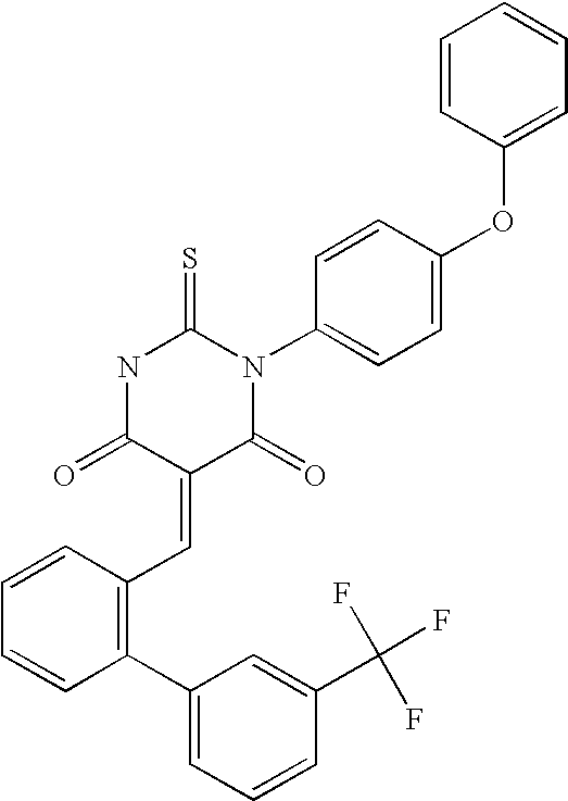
C1=CC(OC2=CC=C(N3C(=S)NC(=O)C(=CC4=C(C5=CC=CC(C(F)(F)F)=C5)C=CC=C4)C3=O)C=C2)=CC=C1
